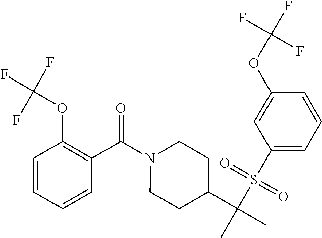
C1=CC=CC(C(N2CCC(C(C)(S(C3=CC=CC(OC(F)(F)F)=C3)(=O)=O)C)CC2)=O)=C1OC(F)(F)F
